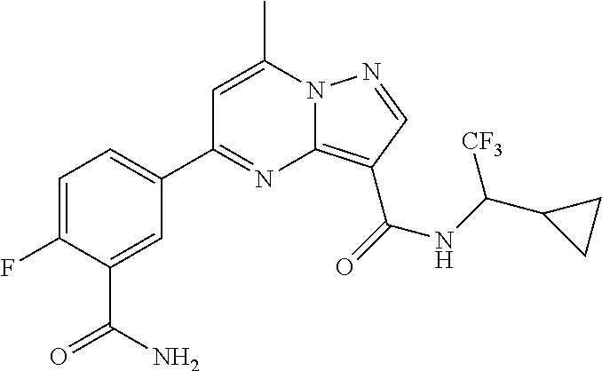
C1=C(C)N2C(=C(C(=O)NC(C3CC3)[CF3])C=N2)N=C1C1=CC=C(F)C(C(N)=O)=C1
